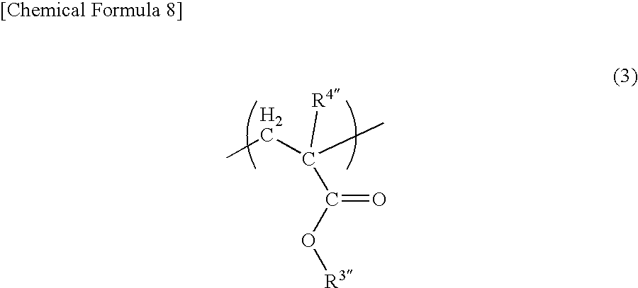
CCC(C)([R4])C(O[R3])=O
